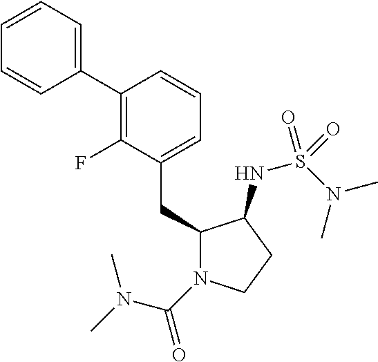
C1(CC2=CC=CC(C3=CC=CC=C3)=C2F)N(C(=O)N(C)C)CCC1NS(N(C)C)(=O)=O
